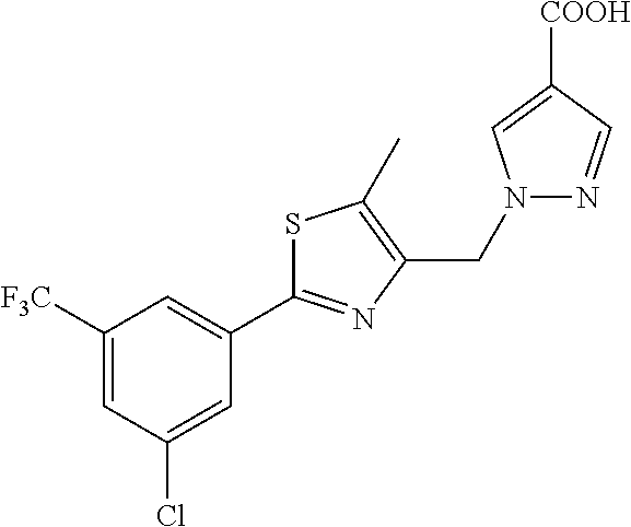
C1([F3C])=CC(Cl)=CC(C2=NC(CN3N=CC([COOH])=C3)=C(C)S2)=C1
